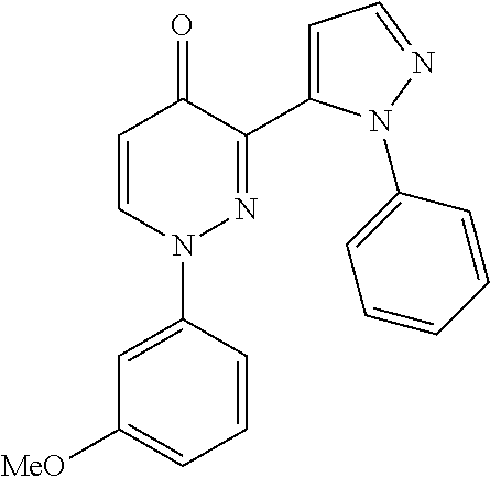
C1=CN(C2=CC([MeO])=CC=C2)N=C(C2=CC=NN2C2=CC=CC=C2)C1=O
